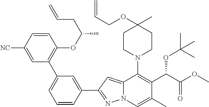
C1=CC([NC])=CC(C2=CC=CC(C3=NN4C(=C3)C(N3CCC(C)(OCC=C)CC3)=C(C(C(OC)=O)OC(C)(C)C)C(C)=C4)=C2)=C1OC(C)CC=C
